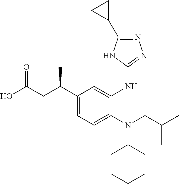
OC(CC(C1=CC=C(N(CC(C)C)C2CCCCC2)C(NC2=NN=C(C3CC3)N2)=C1)C)=O
